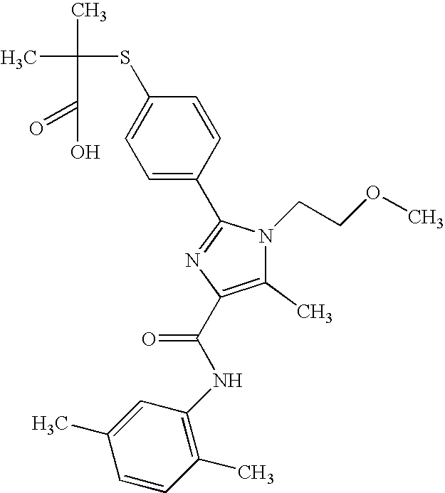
CC(C)(SC1=CC=C(C2=NC(C(NC3=C(C)C=CC(C)=C3)=O)=C(C)N2CCOC)C=C1)C(=O)O
